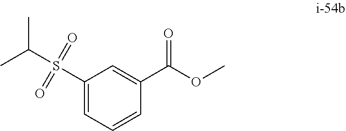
C1(S(C(C)C)(=O)=O)=CC=CC(C(OC)=O)=C1
